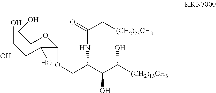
C1(O)C(O)C(O)C(OCC(C(C([(CH2)13CH3])O)O)NC(C[(CH2)23CH3])=O)OC1CO
